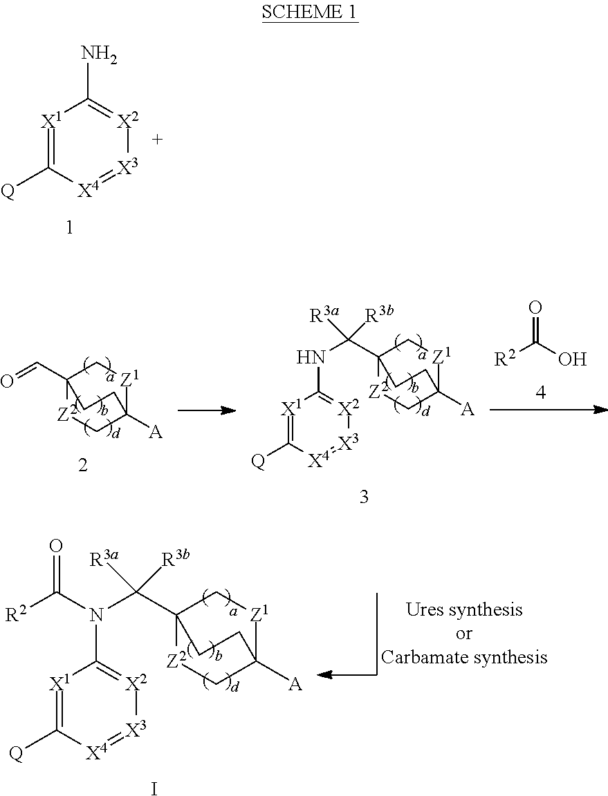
[X1]1=C([Q])[X4]=[X3][X2]=C1N.O=CC12[Z2]CC([A])([Z1]C1)CC2.[X1]1=C([Q])[X4]=[X3][X2]=C1NC([R3a])([R3b])C12[Z2]CC([A])([Z1]C1)CC2.[R2]C(O)=O.[X1]1=C([Q])[X4]=[X3][X2]=C1N(C([R3a])([R3b])C12[Z2]CC([A])([Z1]C1)CC2)C([R2])=O.I
